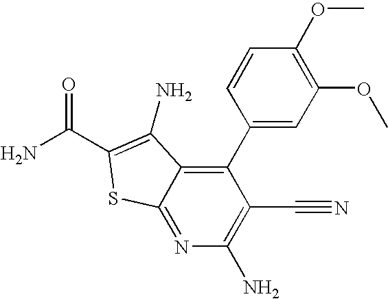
NC(=O)C1=C(N)C2=C(C3=CC(OC)=C(OC)C=C3)C(C#N)=C(N)N=C2S1
